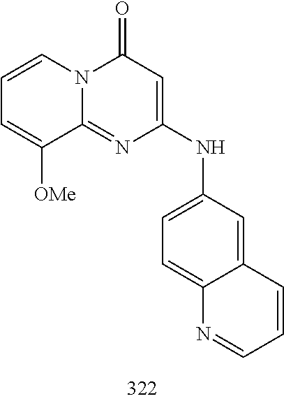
C1=CC=C([OMe])C2=NC(NC3=CC=C4C(=C3)C=CC=N4)=CC(=O)N12
